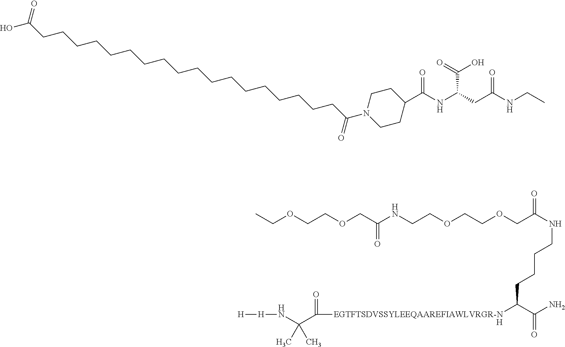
CCOCCOCC(NCCOCCOCC(NCCCCC(C(N)=O)[EGTFTSDVSSYLEEQAAREFIAWLVRGR-N]C(C(N[H][H])(C)C)=O)=O)=O.[H].OC(CCCCCCCCCCCCCCCCCCC(N1CCC(C(NC(CC(NCC)=O)C(=O)O)=O)CC1)=O)=O
